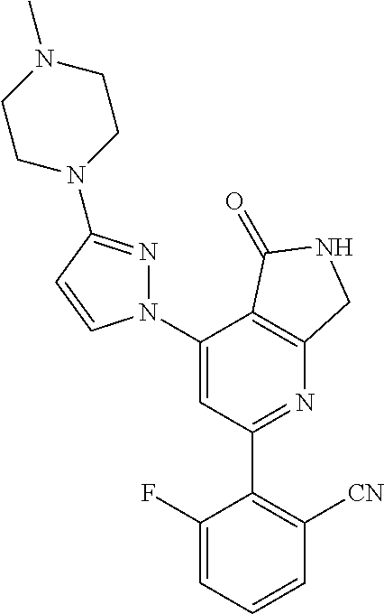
C1(C2=C([CN])C=CC=C2F)=NC2=C(C(N3N=C(N4CCN(C)CC4)C=C3)=C1)C(=O)NC2
